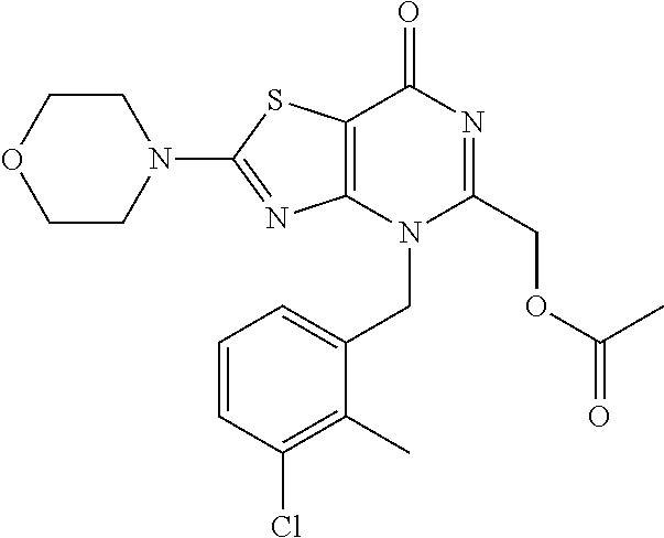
C1CN(C2=NC3=C(S2)C(=O)N=C(COC(=O)C)N3CC2=CC=CC(Cl)=C2C)CCO1
